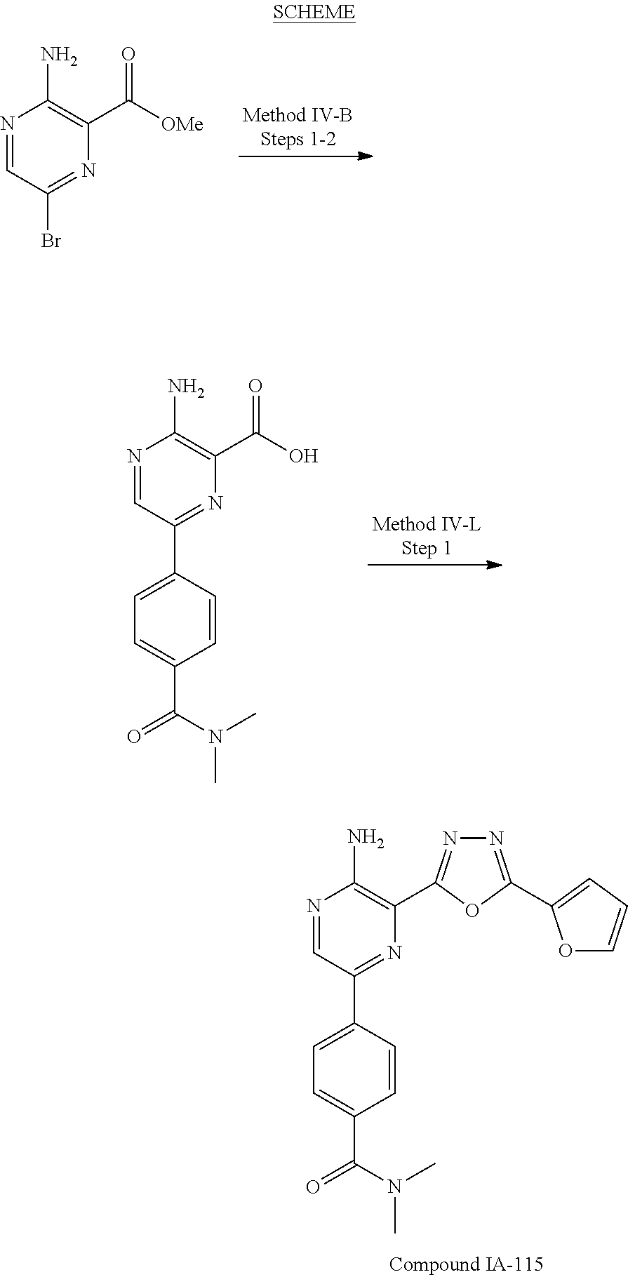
N1=CC(Br)=NC(C([OMe])=O)=C1N.N1=CC(C2=CC=C(C(=O)N(C)C)C=C2)=NC(C(=O)O)=C1N.N1=CC(C2=CC=C(C(N(C)C)=O)C=C2)=NC(C2=NN=C(C3=CC=CO3)O2)=C1N
